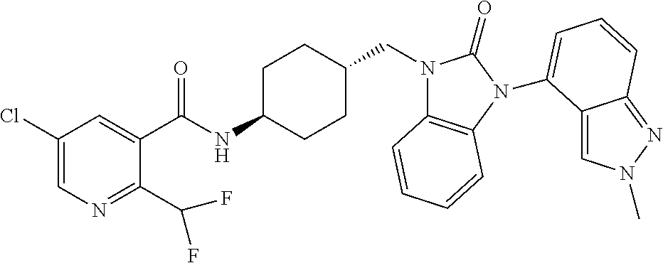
C1(Cl)=CN=C(C(F)F)C(C(NC2CCC(CN3C4=C(N(C5=CC=CC6=NN(C)C=C65)C3=O)C=CC=C4)CC2)=O)=C1
